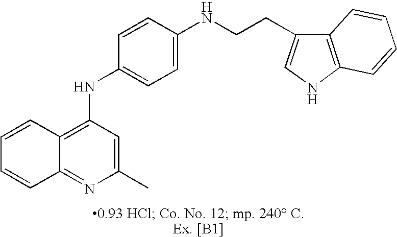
C12=C(NC3=CC=C(NCCC4=CNC5=C4C=CC=C5)C=C3)C=C(C)N=C1C=CC=C2
